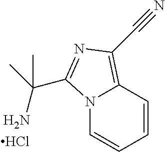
N12C=CC=CC1=C(C#N)N=C2C(N)(C)C.Cl
